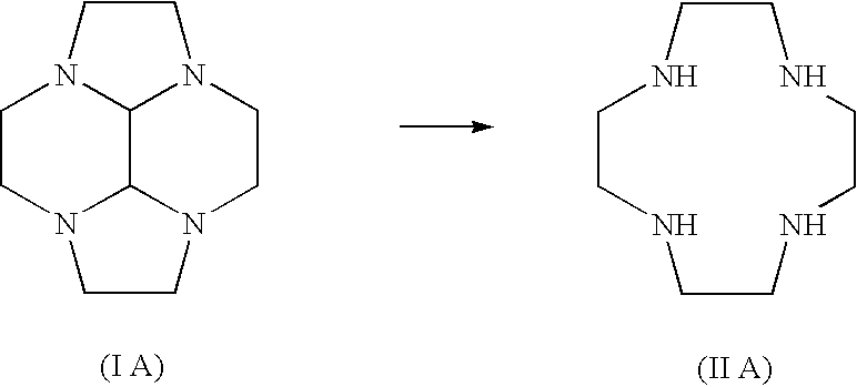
C1CN2C3C4N1CCN4CCN3CC2.C1CNCCNCCNCCN1
